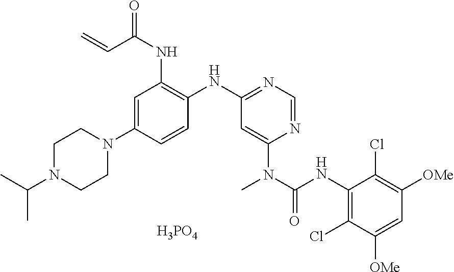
C1(N2CCN(C(C)C)CC2)=CC(NC(=O)C=C)=C(NC2=NC=NC(N(C(NC3=C(Cl)C([OMe])=CC([OMe])=C3Cl)=O)C)=C2)C=C1.[H3PO4]
